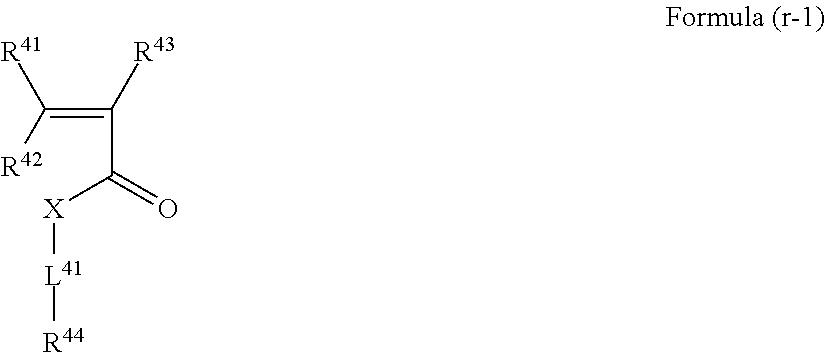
C(=C([R42])[R41])([R43])C(=O)[X][L41][R44]
